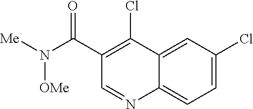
C1=C(Cl)C=C2C(=C1)N=CC(C(N([Me])[OMe])=O)=C2Cl
